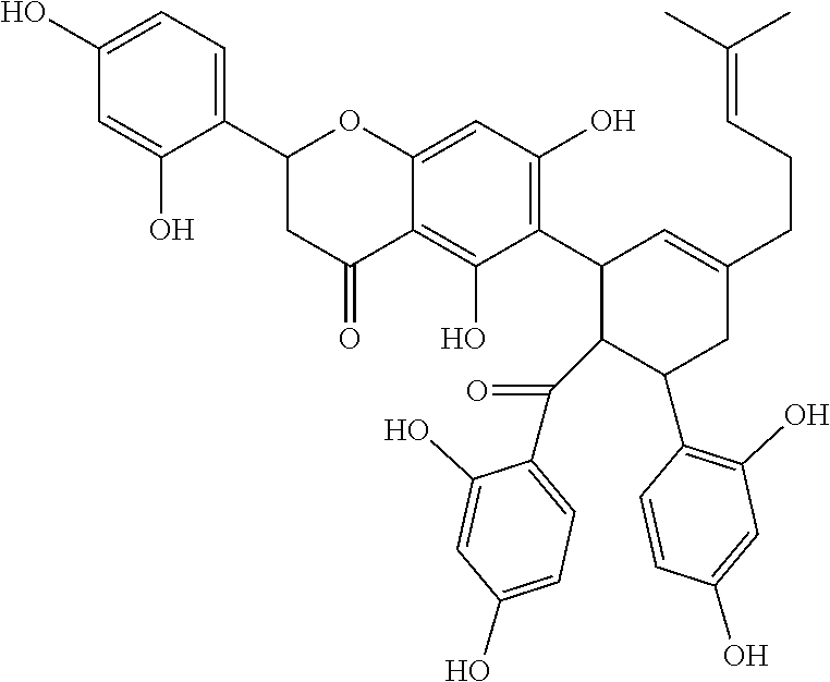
C12=CC(O)=C(C3C(C(=O)C4=CC=C(O)C=C4O)C(C4=C(O)C=C(O)C=C4)CC(CCC=C(C)C)=C3)C(O)=C1C(=O)CC(C1=CC=C(O)C=C1O)O2
